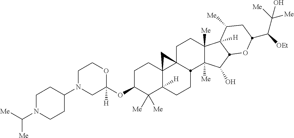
C1N(C2CCN(C([Me])[Me])CC2)CC(OC2C([Me])([Me])C3([H])C4(CC2)C2(CCC5([Me])C([Me])(C(O)C6C5([H])C([Me])CC(C([OEt])C([Me])([Me])O)O6)C2CC3)C4)([H])OC1
